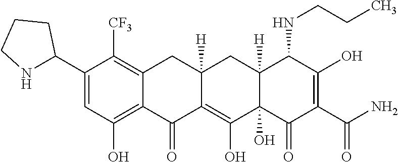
C1(C2NCCC2)=CC(O)=C2C(=C1[CF3])CC1([H])CC3([H])C(NCCC)C(O)=C(C(=O)N)C(=O)C3(O)C(O)=C1C2=O
